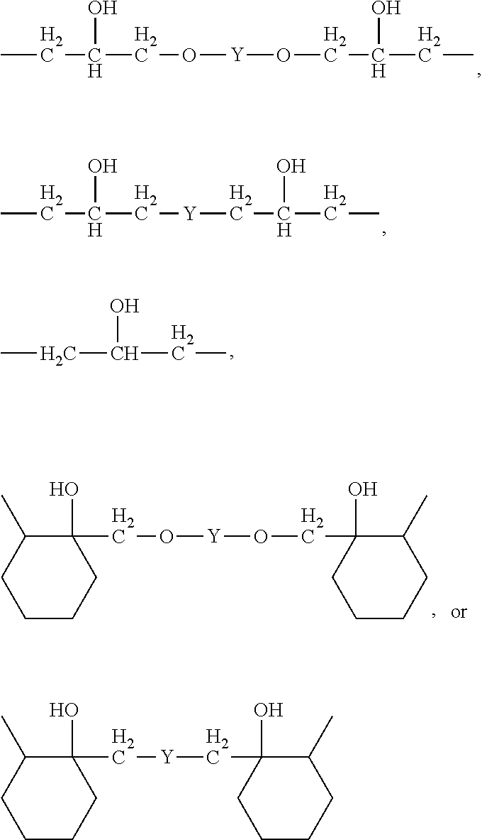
CCC(CO[Y]OCC(O)CC)O.CCC(O)C[Y]CC(O)CC.CCC(CC)O.C1(CO[Y]OCC2(O)CCCCC2C)(O)C(C)CCCC1.C1(C[Y]CC2(O)CCCCC2C)(O)C(C)CCCC1
